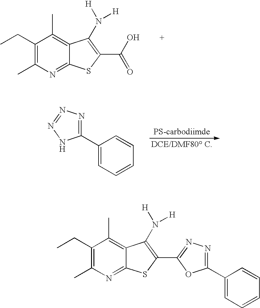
C1(CC)=C(C)N=C2C(=C1C)C(N([H])[H])=C(C(O)=O)S2.N1=C(C2=CC=CC=C2)NN=N1.C1(CC)=C(C)N=C2C(=C1C)C(N([H])[H])=C(C1=NN=C(C3=CC=CC=C3)O1)S2
